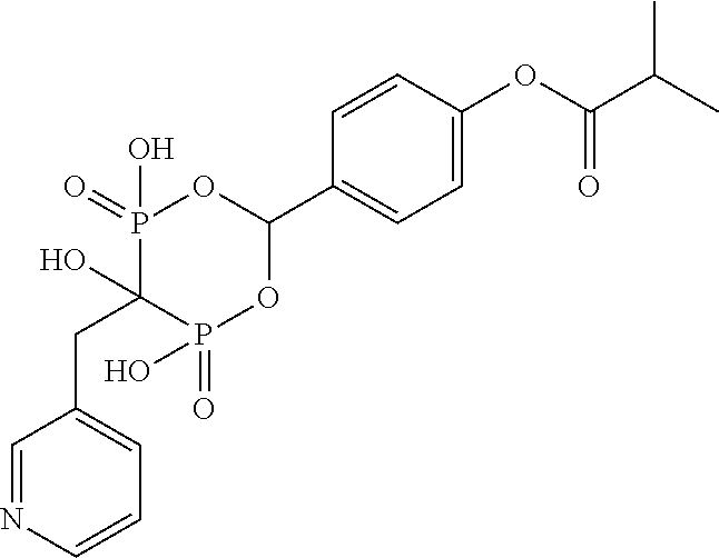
C1=NC=CC=C1CC1(O)P(=O)(O)OC(C2=CC=C(OC(C(C)C)=O)C=C2)OP1(=O)O
